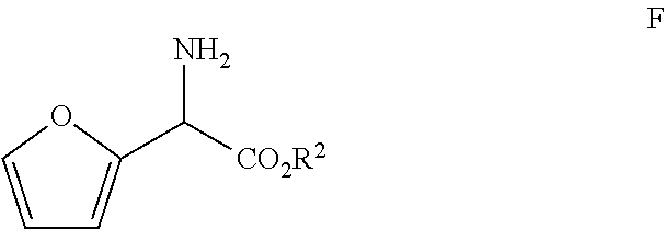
NC([CO2R2])C1=CC=CO1
